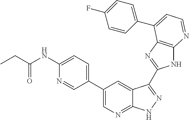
C1(C2=CN=C3C(=C2)C(C2=NC4=C(N2)N=CC=C4C2=CC=C(F)C=C2)=NN3)=CC=C(NC(CC)=O)N=C1
